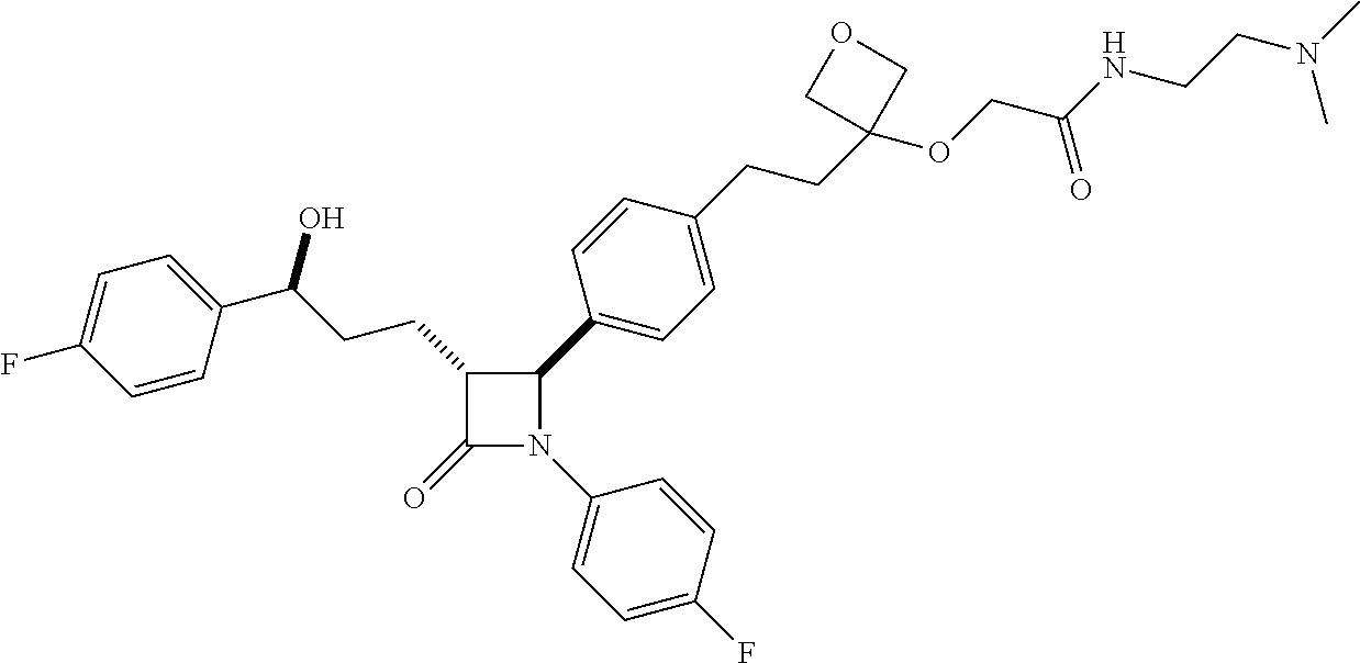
C1(=O)N(C2=CC=C(F)C=C2)C(C2=CC=C(CCC3(OCC(NCCN(C)C)=O)COC3)C=C2)C1CCC(O)C1=CC=C(F)C=C1
